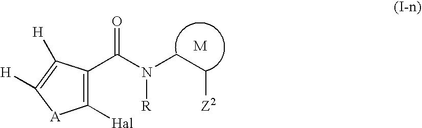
C1([Hal])=C(C(N(CC[Z2])[R])=O)C([H])=C([H])[A]1
